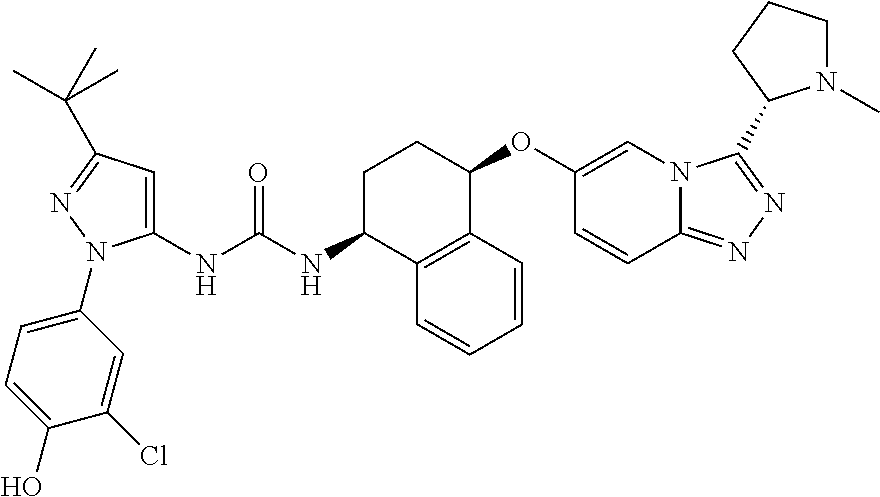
C1(NC(NC2CCC(OC3=CN4C(=NN=C4C4N(C)CCC4)C=C3)C3=C2C=CC=C3)=O)=CC(C(C)(C)C)=NN1C1=CC=C(O)C(Cl)=C1
